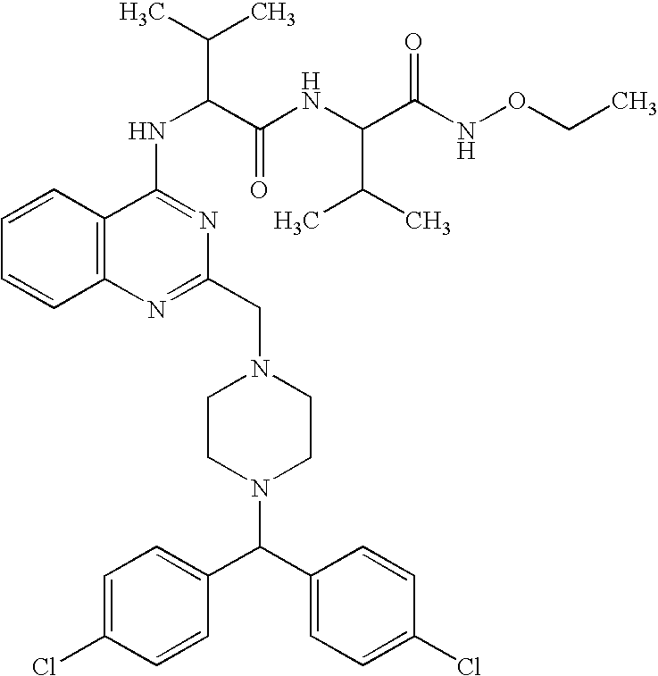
C12=C(C=CC=C1)C(NC(C(NC(C(NOCC)=O)C(C)C)=O)C(C)C)=NC(CN1CCN(C(C3=CC=C(Cl)C=C3)C3=CC=C(Cl)C=C3)CC1)=N2
